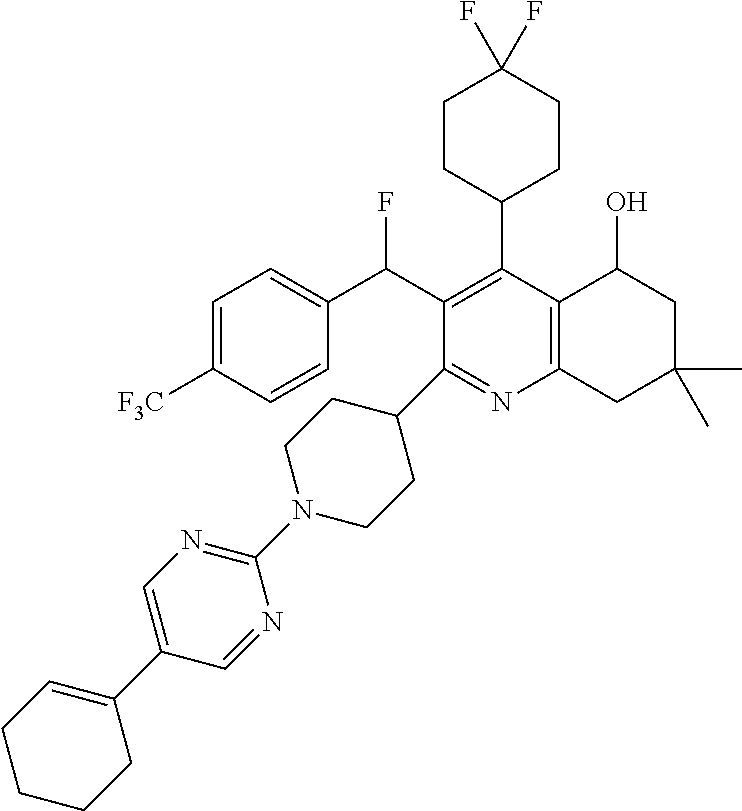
FC(C1=C(C2CCC(F)(F)CC2)C2=C(N=C1C1CCN(C3=NC=C(C4=CCCCC4)C=N3)CC1)CC(C)(C)CC2O)C1=CC=C([F3C])C=C1
